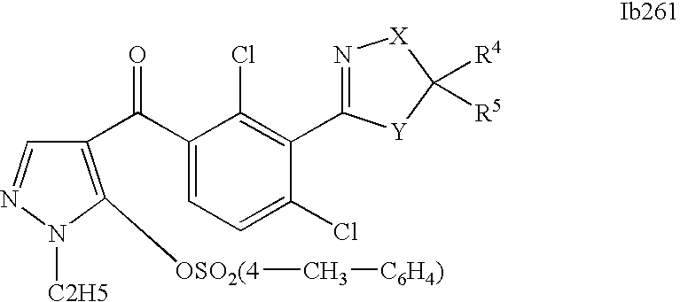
C1(C(=O)C2=C([OSO2(4]C[C6H4)])N([C2H5])N=C2)=CC=C(Cl)C(C2=N[X]C([R4])([R5])[Y]2)=C1Cl
